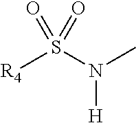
[R4]S(N(C)[H])(=O)=O
